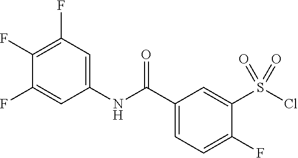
C1(F)=C(F)C=C(NC(C2=CC=C(F)C(S(Cl)(=O)=O)=C2)=O)C=C1F
